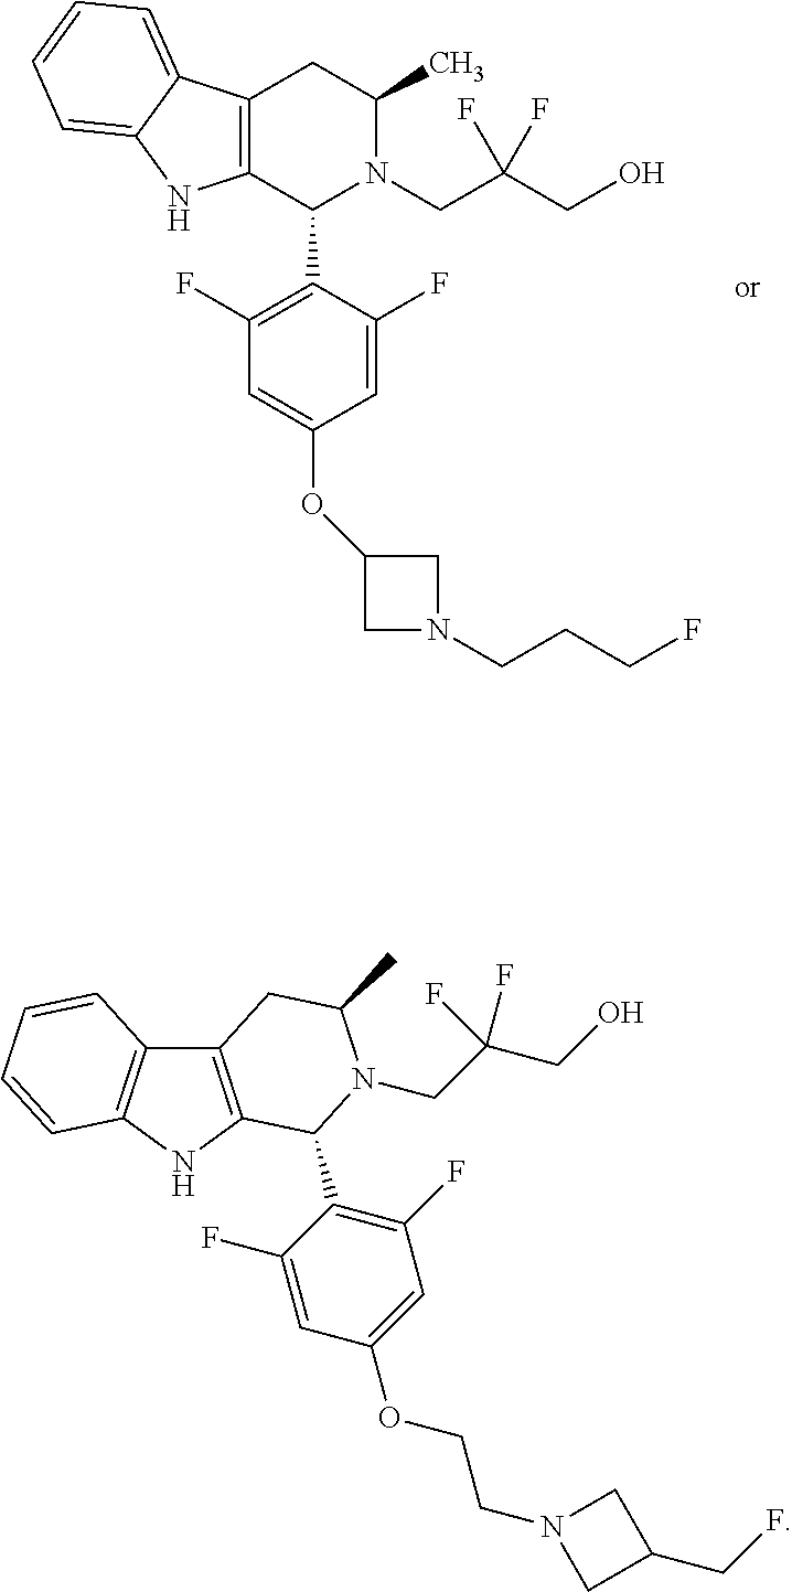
C12=C(C(C3=C(F)C=C(OC4CN(CCCF)C4)C=C3F)N(CC(CO)(F)F)C(C)C1)NC1=CC=CC=C21.C12=C(NC3=C1C=CC=C3)C(C1=C(F)C=C(OCCN3CC(CF)C3)C=C1F)N(CC(CO)(F)F)C(C)C2
